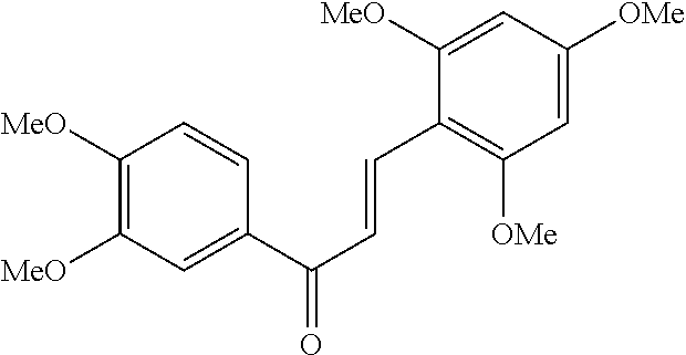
C1=C([OMe])C=C([MeO])C(C=CC(C2=CC([MeO])=C([MeO])C=C2)=O)=C1[OMe]
